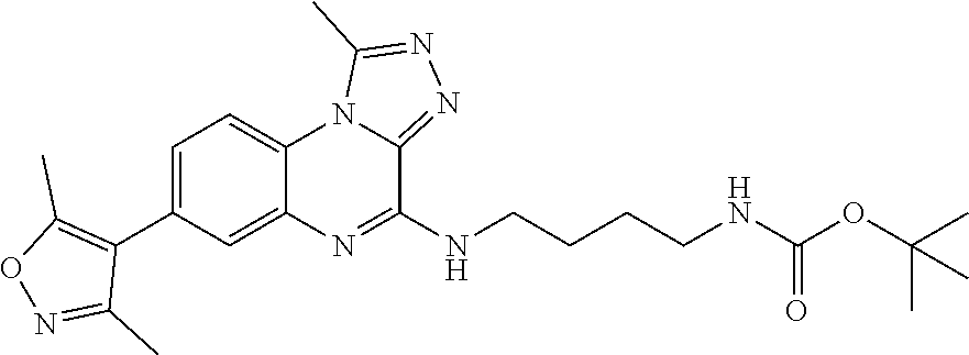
C1=C2C(=CC=C1C1=C(C)ON=C1C)N1C(=NN=C1C)C(NCCCCNC(=O)OC(C)(C)C)=N2
